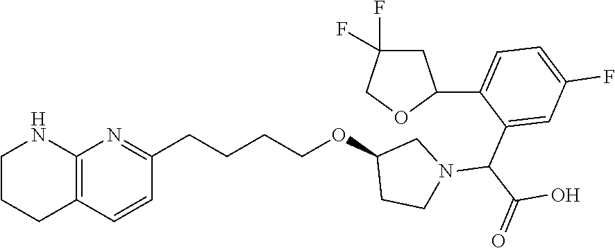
C1CCC2=C(N1)N=C(CCCCOC1CCN(C(C(=O)O)C3=CC(F)=CC=C3C3CC(F)(F)CO3)C1)C=C2
